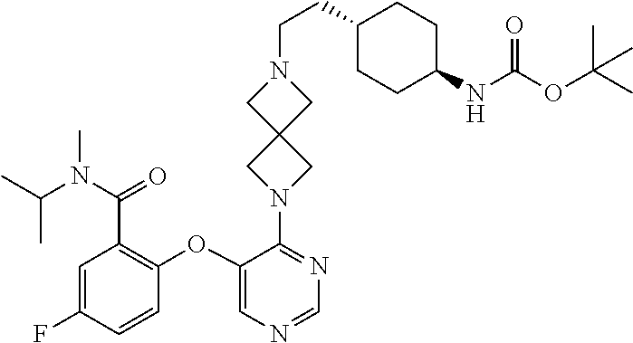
C1(OC2=C(C(N(C(C)C)C)=O)C=C(F)C=C2)=CN=CN=C1N1CC2(C1)CN(CCC1CCC(NC(OC(C)(C)C)=O)CC1)C2
